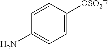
C1=CC([OSO2F])=CC=C1N
